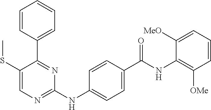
C1=CC(C2=NC(NC3=CC=C(C(NC4=C([OMe])C=CC=C4[MeO])=O)C=C3)=NC=C2SC)=CC=C1
